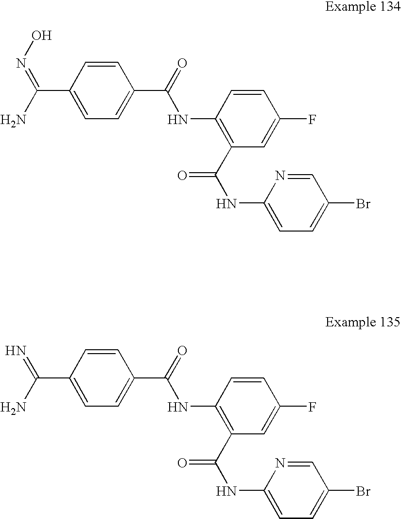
C1=CC(C(N)=NO)=CC=C1C(=O)NC1=C(C(NC2=CC=C(Br)C=N2)=O)C=C(F)C=C1.C1=CC(C(N)=N)=CC=C1C(=O)NC1=C(C(NC2=CC=C(Br)C=N2)=O)C=C(F)C=C1
